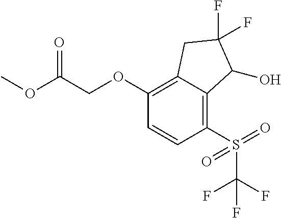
C1(OCC(OC)=O)=C2C(=C(S(C(F)(F)F)(=O)=O)C=C1)C(O)C(F)(F)C2
